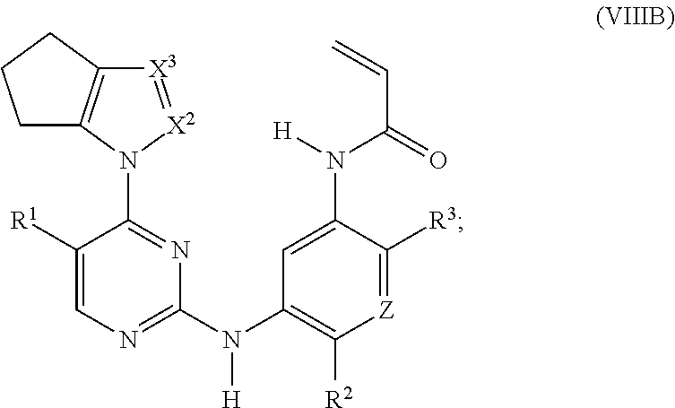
C12=C(N(C3=NC(N(C4=C([R2])[Z]=C([R3])C(N([H])C(=O)C=C)=C4)[H])=NC=C3[R1])[X2]=[X3]1)CCC2
